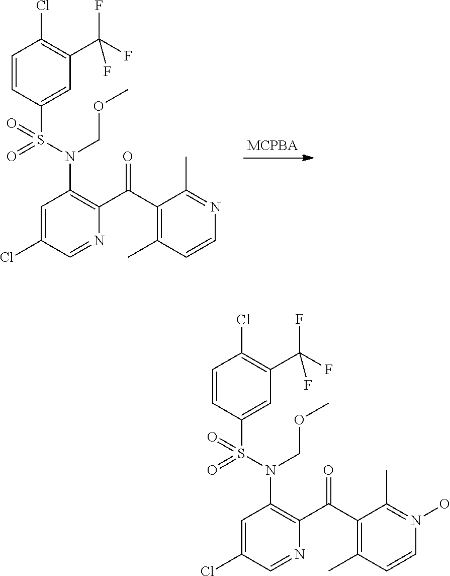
N(S(C1=CC(C(F)(F)F)=C(Cl)C=C1)(=O)=O)(COC)C1=C(C(C2=C(C)C=CN=C2C)=O)N=CC(Cl)=C1.N(S(C1=CC(C(F)(F)F)=C(Cl)C=C1)(=O)=O)(COC)C1=C(C(C2=C(C)C=CN(O)=C2C)=O)N=CC(Cl)=C1
